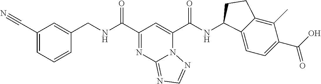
C1(C#N)=CC=CC(CNC(C2=NC3=NC=NN3C(C(NC3C4=CC=C(C(O)=O)C(C)=C4CC3)=O)=C2)=O)=C1
